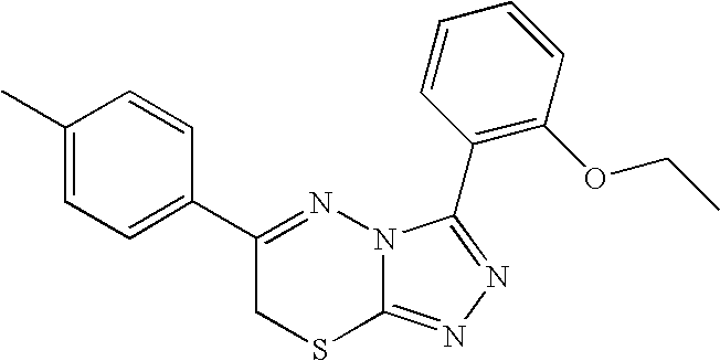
C1=C(C)C=CC(C2=NN3C(=NN=C3C3=C(OCC)C=CC=C3)SC2)=C1
